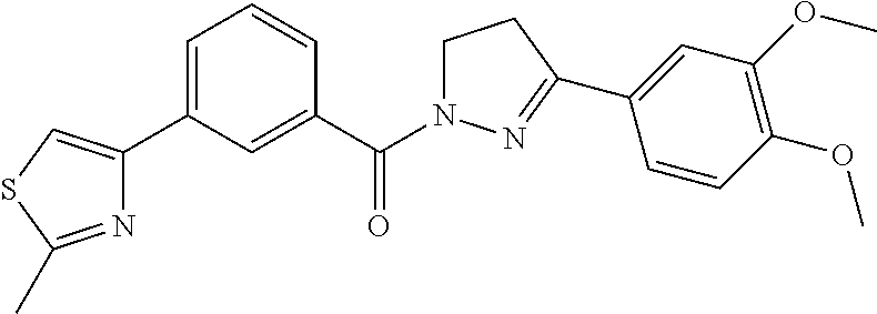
C1=C(C2=CSC(C)=N2)C=C(C(N2CCC(C3=CC(OC)=C(OC)C=C3)=N2)=O)C=C1
